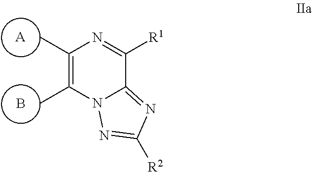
C1(C)=C(C)N2C(=NC([R2])=N2)C([R1])=N1.[A].B
